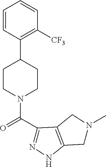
C1=CC(C2CCN(C(C3=NNC4=C3CN(C)C4)=O)CC2)=C([CF3])C=C1
